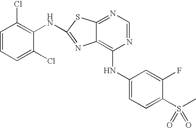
C1(NC2=C(Cl)C=CC=C2Cl)=NC2=C(NC3=CC=C(S(C)(=O)=O)C(F)=C3)N=CN=C2S1
